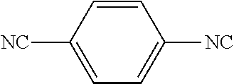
C1=CC([NC])=CC=C1[NC]
